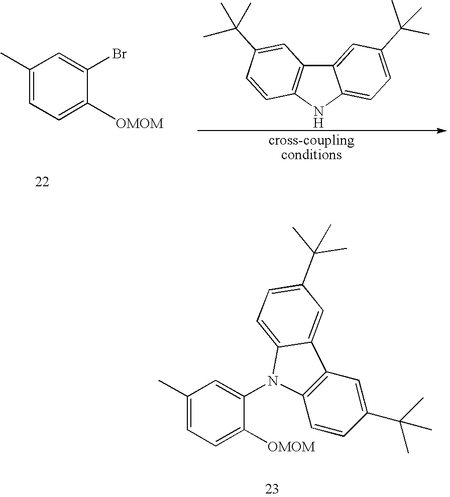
C12=CC(C(C)(C)C)=CC=C1NC1=C2C=C(C(C)(C)C)C=C1.C1=C([OMOM])C(Br)=CC(C)=C1.C1=C([OMOM])C(N2C3=C(C=C(C(C)(C)C)C=C3)C3=CC(C(C)(C)C)=CC=C32)=CC(C)=C1
